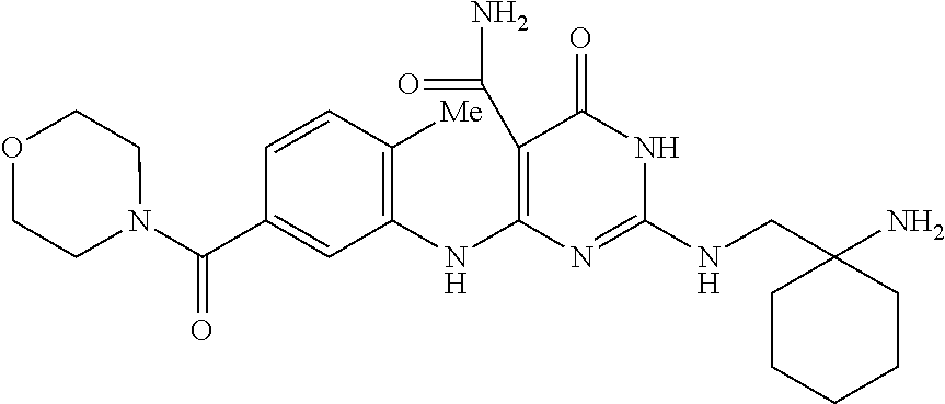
C1(C(N)=O)=C(NC2=C([Me])C=CC(C(N3CCOCC3)=O)=C2)N=C(NCC2(N)CCCCC2)NC1=O
